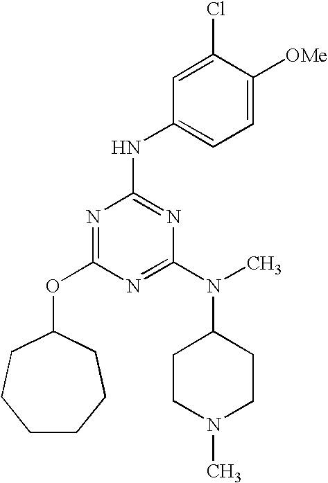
C1CCCC(OC2=NC(NC3=CC=C([OMe])C(Cl)=C3)=NC(N(C)C3CCN(C)CC3)=N2)CC1
